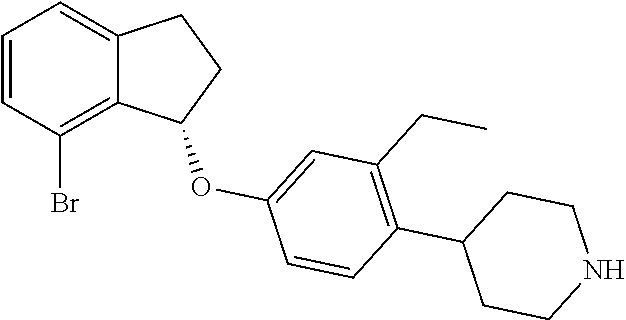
C1=CC(Br)=C2C(=C1)CCC2OC1=CC(CC)=C(C2CCNCC2)C=C1
